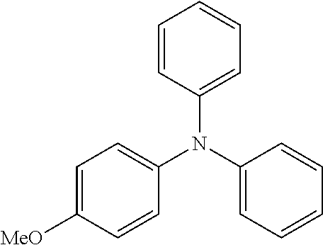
C1=C([MeO])C=CC(N(C2=CC=CC=C2)C2=CC=CC=C2)=C1
